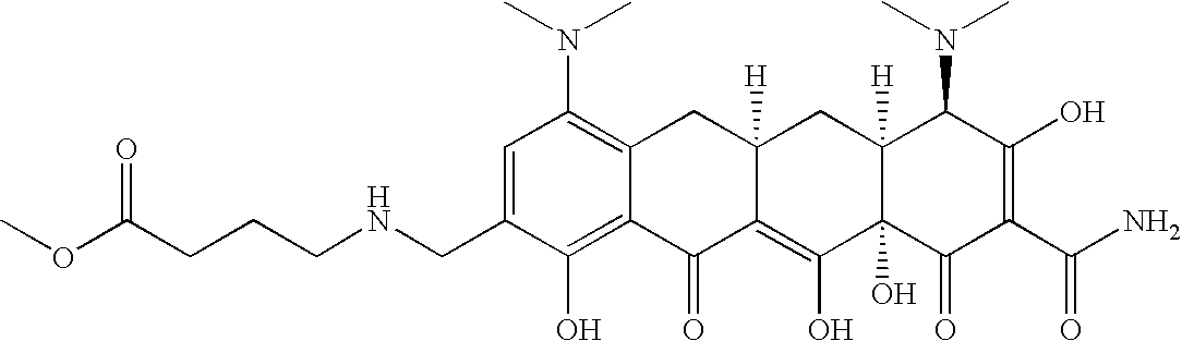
C1(CNCCCC(OC)=O)=CC(N(C)C)=C2C(=C1O)C(=O)C1=C(O)C3(O)C([H])(CC1([H])C2)C(N(C)C)C(O)=C(C(N)=O)C3=O
